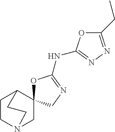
C1N2CC3(C(CC2)C1)OC(NC1=NN=C(CC)O1)=NC3
